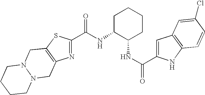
N(C1C(NC(=O)C2=CC3=C(N2)C=CC(Cl)=C3)CCCC1)C(C1=NC2=C(S1)CN1N(C2)CCCC1)=O
